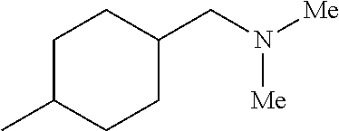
C1C(C)CCC(CN([Me])[Me])C1
